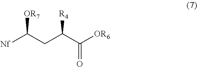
[Nf]C(CC(C([OR6])=O)[R4])[OR7]
